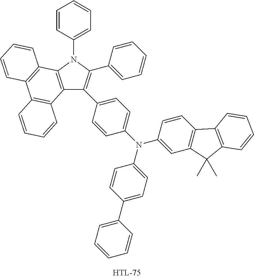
C12=C(N(C3=CC=CC=C3)C(C3=CC=CC=C3)=C1C1=CC=C(N(C3=CC=C(C4=CC=CC=C4)C=C3)C3=CC4=C(C=C3)C3=C(C4(C)C)C=CC=C3)C=C1)C1=C(C3=C2C=CC=C3)C=CC=C1
